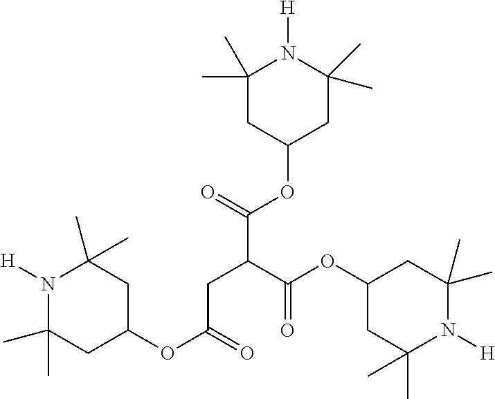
N1([H])C(C)(C)CC(OC(C(CC(OC2CC(C)(C)N([H])C(C)(C)C2)=O)C(OC2CC(C)(C)N([H])C(C)(C)C2)=O)=O)CC1(C)C
